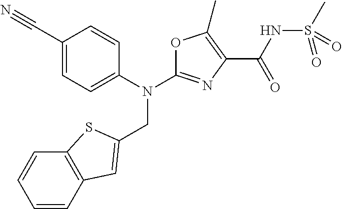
N(C1=NC(C(NS(C)(=O)=O)=O)=C(C)O1)(CC1=CC2=C(S1)C=CC=C2)C1=CC=C(C#N)C=C1
